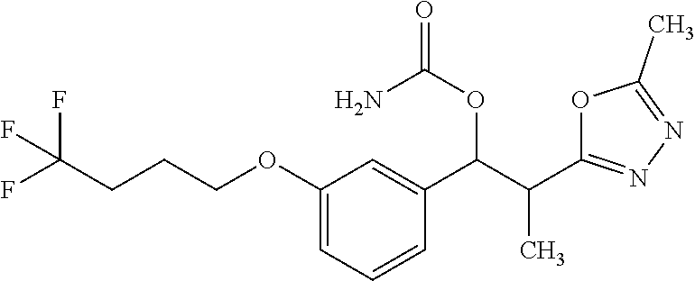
C1(C)=NN=C(C(C(OC(=O)N)C2=CC(OCCCC(F)(F)F)=CC=C2)C)O1
